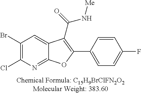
C1(Br)=C(Cl)N=C2C(=C1)C(C(=O)N[Me])=C(C1=CC=C(F)C=C1)O2
